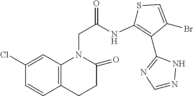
C1(Cl)=CC2=C(C=C1)CCC(=O)N2CC(NC1=C(C2=NC=NN2)C(Br)=CS1)=O
